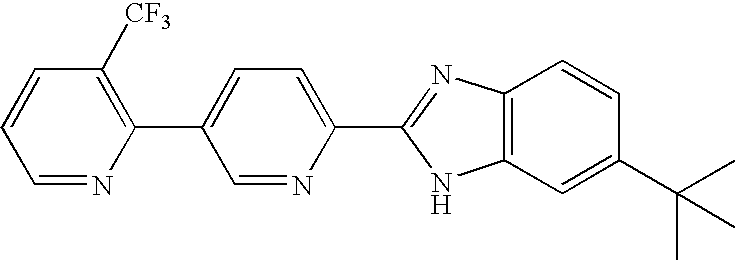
C1=NC(C2=CC=C(C3=NC4=C(C=C(C(C)(C)C)C=C4)N3)N=C2)=C([CF3])C=C1
